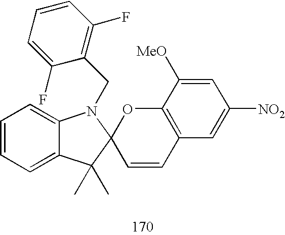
C1(F)=CC=CC(F)=C1CN1C2=CC=CC=C2C(C)(C)C12C=CC1=C(O2)C([MeO])=CC([NO2])=C1
